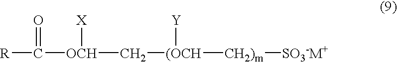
[R]C([OCH](C[(OCH]([CH2)m][SO3-M+])[Y])[X])=O
